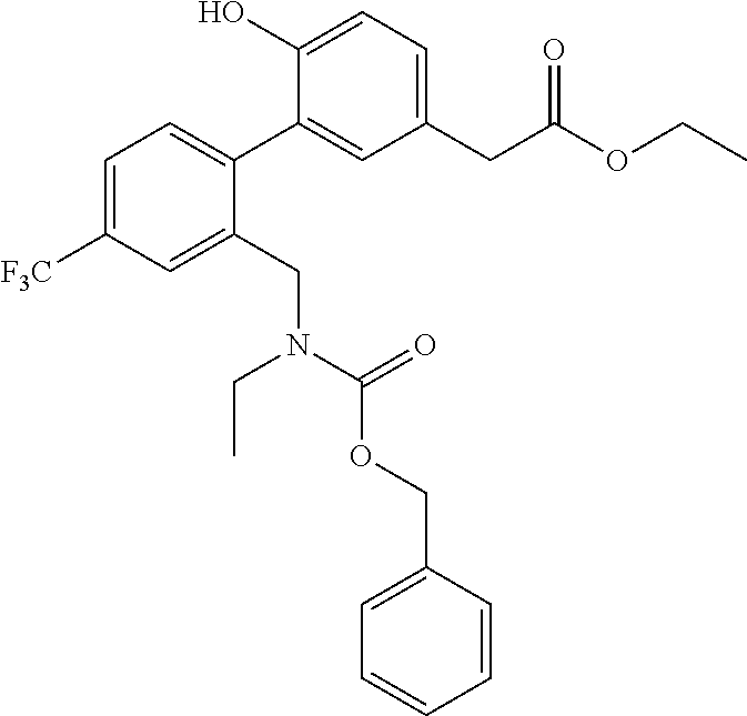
C1=C([F3C])C=C(CN(CC)C(OCC2=CC=CC=C2)=O)C(C2=CC(CC(OCC)=O)=CC=C2O)=C1
